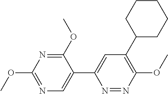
N1=C(OC)C(C2=CC(C3CCCCC3)=C(OC)N=N2)=CN=C1OC
